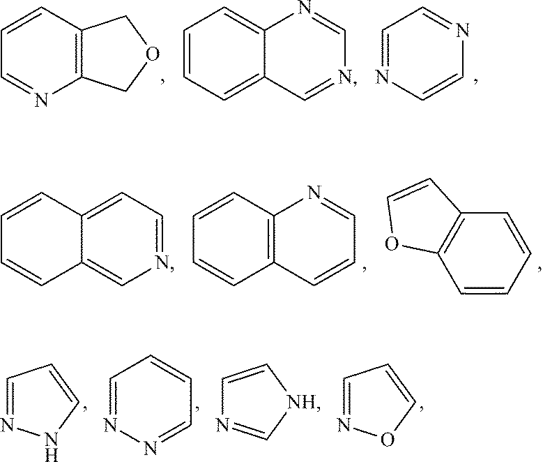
C1=CC2=C(N=C1)COC2.C1=NC=CN=C1.C1=CC=C2C(=C1)N=CN=C2.C1=CC2=C(C=C1)C=CC=N2.C1=CC=CC2=C1OC=C2.C1=CC2=CC=NC=C2C=C1.C1=NNC=C1.C1=NN=CC=C1.C1=NOC=C1.C1=C[NH]C=N1
